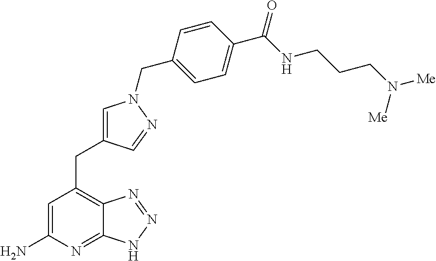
C1=C(N)N=C2C(=C1CC1=CN(CC3=CC=C(C(NCCCN([Me])[Me])=O)C=C3)N=C1)N=NN2
